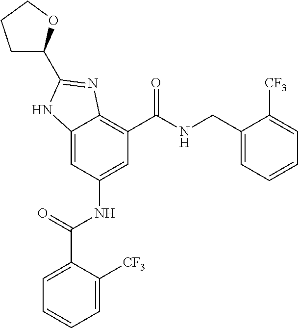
C12=CC(NC(C3=CC=CC=C3[CF3])=O)=CC(C(=O)NCC3=CC=CC=C3[CF3])=C1N=C(C1CCCO1)N2
